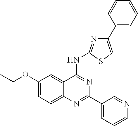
C1(OCC)=CC=C2C(=C1)C(NC1=NC(C3=CC=CC=C3)=CS1)=NC(C1=CC=CN=C1)=N2
